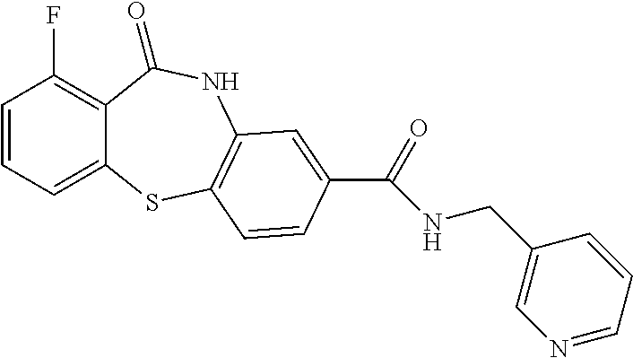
C1=CC=C2C(=C1F)C(=O)NC1=C(S2)C=CC(C(=O)NCC2=CN=CC=C2)=C1
